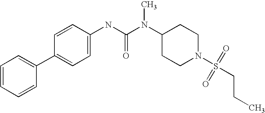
C1=CC=CC(C2=CC=C(NC(N(C3CCN(S(CCC)(=O)=O)CC3)C)=O)C=C2)=C1
